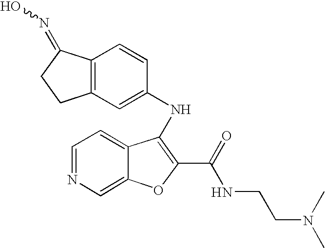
C12=C(C=CC(NC3=C(C(=O)NCCN(C)C)OC4=CN=CC=C34)=C1)C(=NO)CC2
